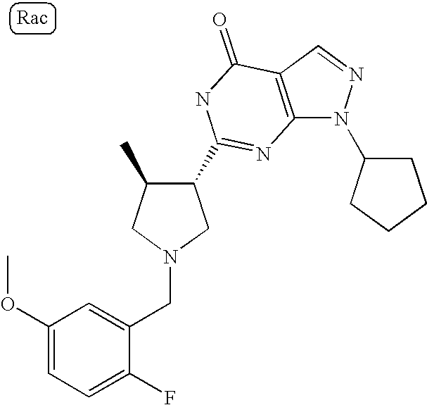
C12=C(C=NN1C1CCCC1)C(=O)NC(C1C(C)CN(CC3=CC(OC)=CC=C3F)C1)=N2
